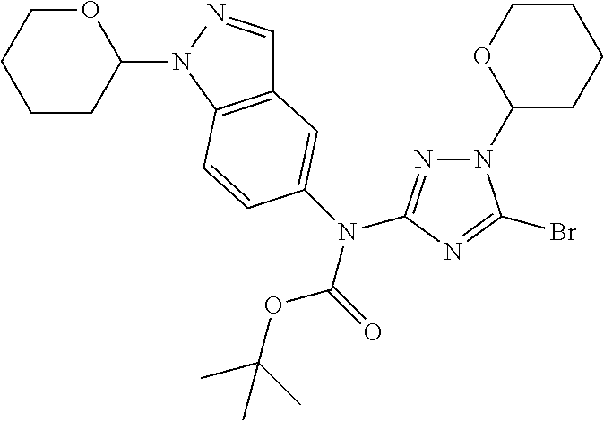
C12=C(N(C3OCCCC3)N=C1)C=CC(N(C1=NN(C3CCCCO3)C(Br)=N1)C(=O)OC(C)(C)C)=C2
